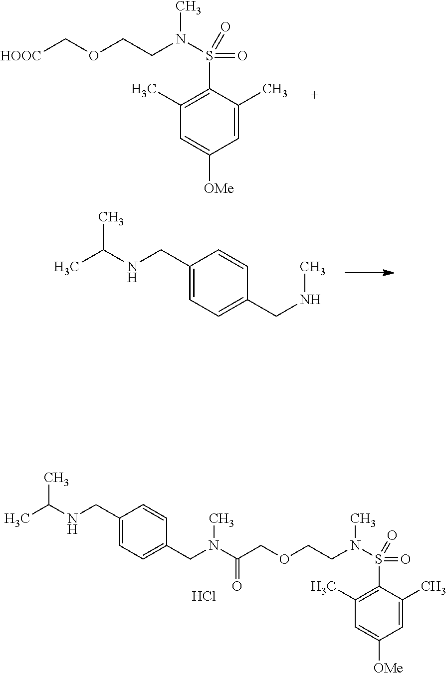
C1(CNC(C)C)=CC=C(CNC)C=C1.C1=C(C)C(S(=O)(=O)N(CCOC[HOOC])C)=C(C)C=C1[OMe].C1(CNC(C)C)=CC=C(CN(C(COCCN(S(C2=C(C)C=C([OMe])C=C2C)(=O)=O)C)=O)C)C=C1.Cl
